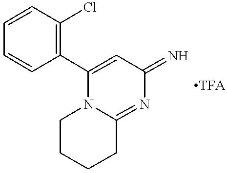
C1=CC(Cl)=C(C2=CC(=N)N=C3N2CCCC3)C=C1
